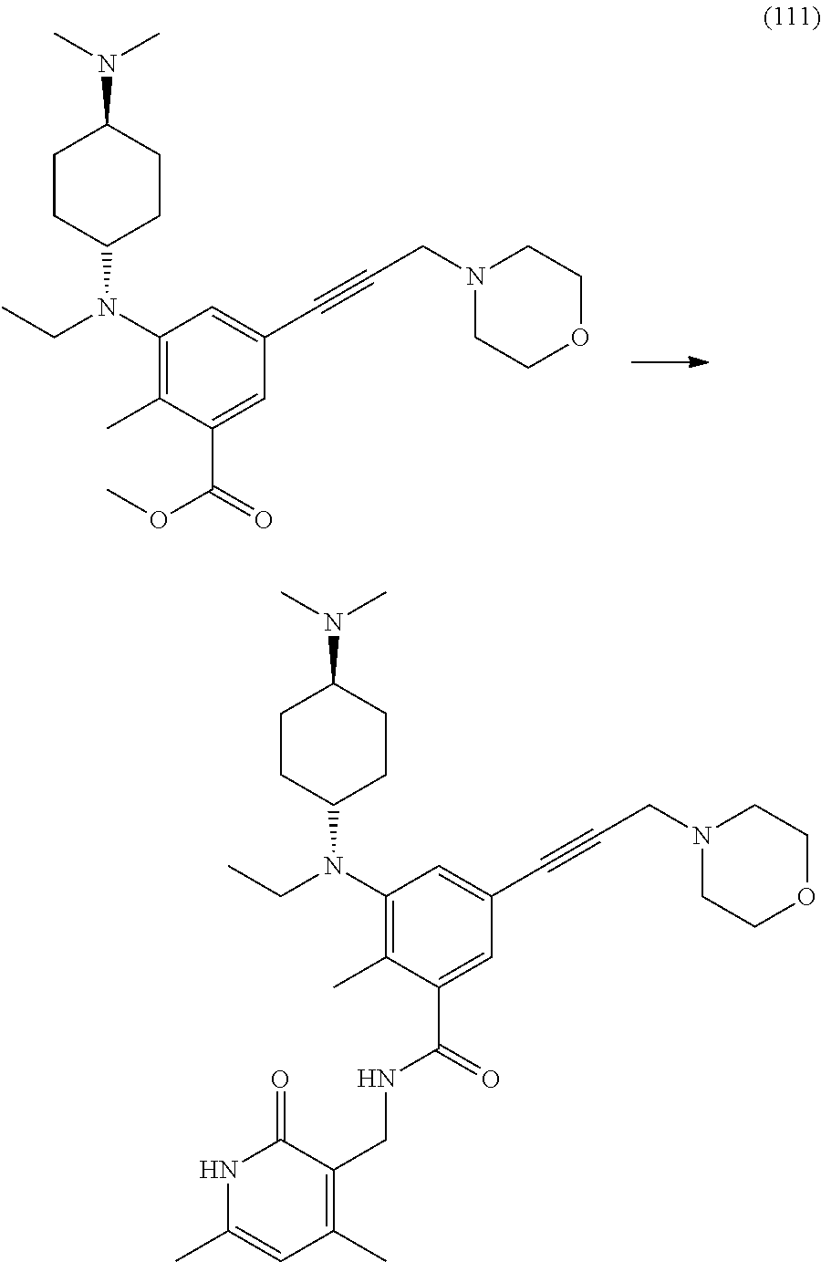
C1(N(CC)C2CCC(N(C)C)CC2)=C(C)C(C(=O)OC)=CC(C#CCN2CCOCC2)=C1.C1(N(CC)C2CCC(N(C)C)CC2)=C(C)C(C(=O)NCC2=C(C)C=C(C)NC2=O)=CC(C#CCN2CCOCC2)=C1
